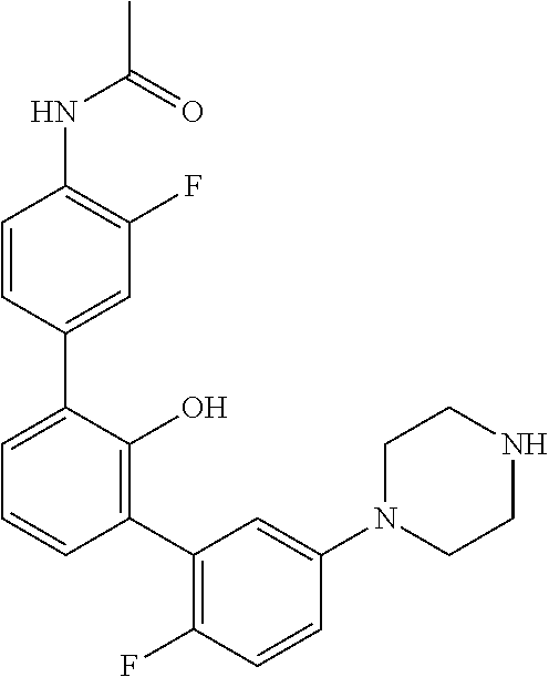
CC(=O)NC1=C(F)C=C(C2=CC=CC(C3=C(F)C=CC(N4CCNCC4)=C3)=C2O)C=C1
